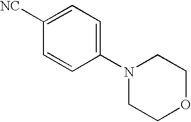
C1(N2CCOCC2)=CC=C([NC])C=C1
